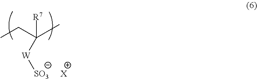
CCC([R7])([W][SO3])C.[X]
